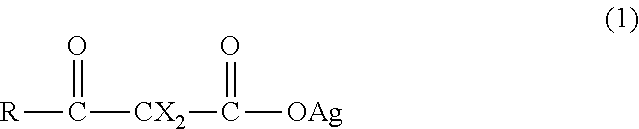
[R]C([CX2]C([OAg])=O)=O
